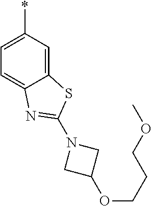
C12=CC(*)=CC=C1N=C(N1CC(OCCCOC)C1)S2
